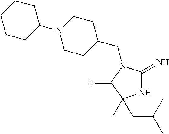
N1C(=N)N(CC2CCN(C3CCCCC3)CC2)C(=O)C1(CC(C)C)C
